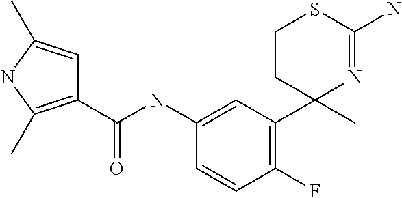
C1(NC(=O)C2=C(C)NC(C)=C2)=CC(C2(C)N=C(N)SCC2)=C(F)C=C1
